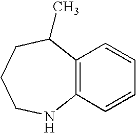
C12=C(C=CC=C1)NCCCC2C
